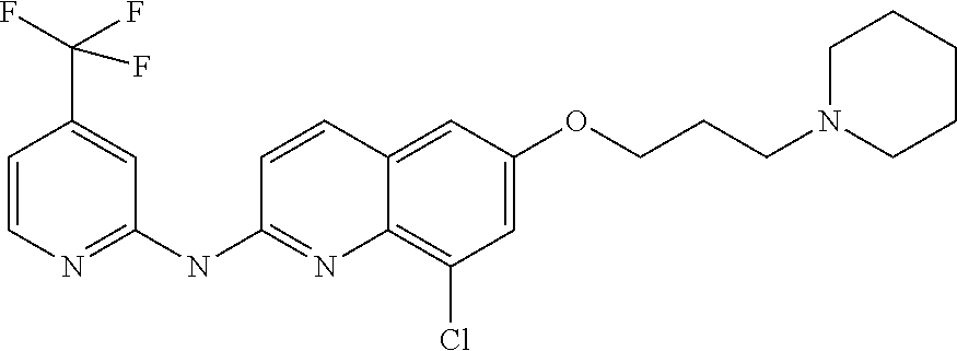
C1=CN=C(NC2=NC3=C(Cl)C=C(OCCCN4CCCCC4)C=C3C=C2)C=C1C(F)(F)F
